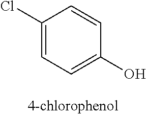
C1(Cl)=CC=C(O)C=C1
